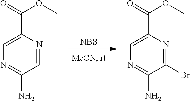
[NBS].N1=C(N)C=NC(C(=O)OC)=C1.N1=C(N)C(Br)=NC(C(=O)OC)=C1
